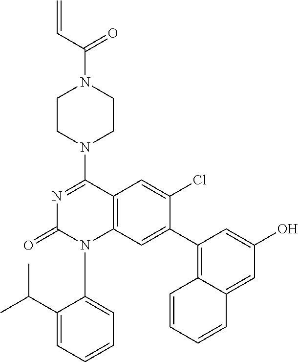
C1CN(C2=NC(=O)N(C3=CC=CC=C3C(C)C)C3=C2C=C(Cl)C(C2=C4C(=CC(O)=C2)C=CC=C4)=C3)CCN1C(C=C)=O
